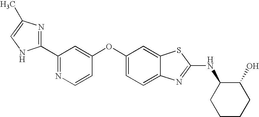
N1=C(C2=NC(C)=CN2)C=C(OC2=CC=C3C(=C2)SC(NC2CCCCC2O)=N3)C=C1
